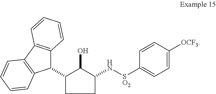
C1C(C2C3=C(C4=C2C=CC=C4)C=CC=C3)C(O)C(N[SO2]C2=CC=C([OCF3])C=C2)C1
